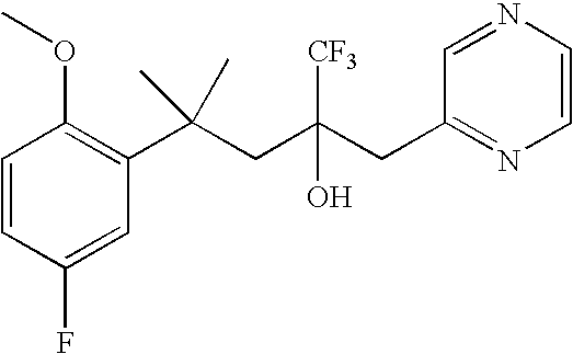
C1(F)=CC(C(CC(CC2=NC=CN=C2)([CF3])O)(C)C)=C(OC)C=C1
